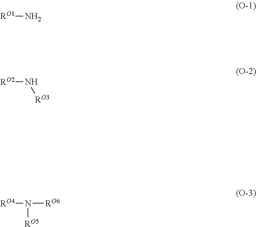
[RO1]N.[RO2]N[RO3].[RO4]N([RO5])[RO6]
